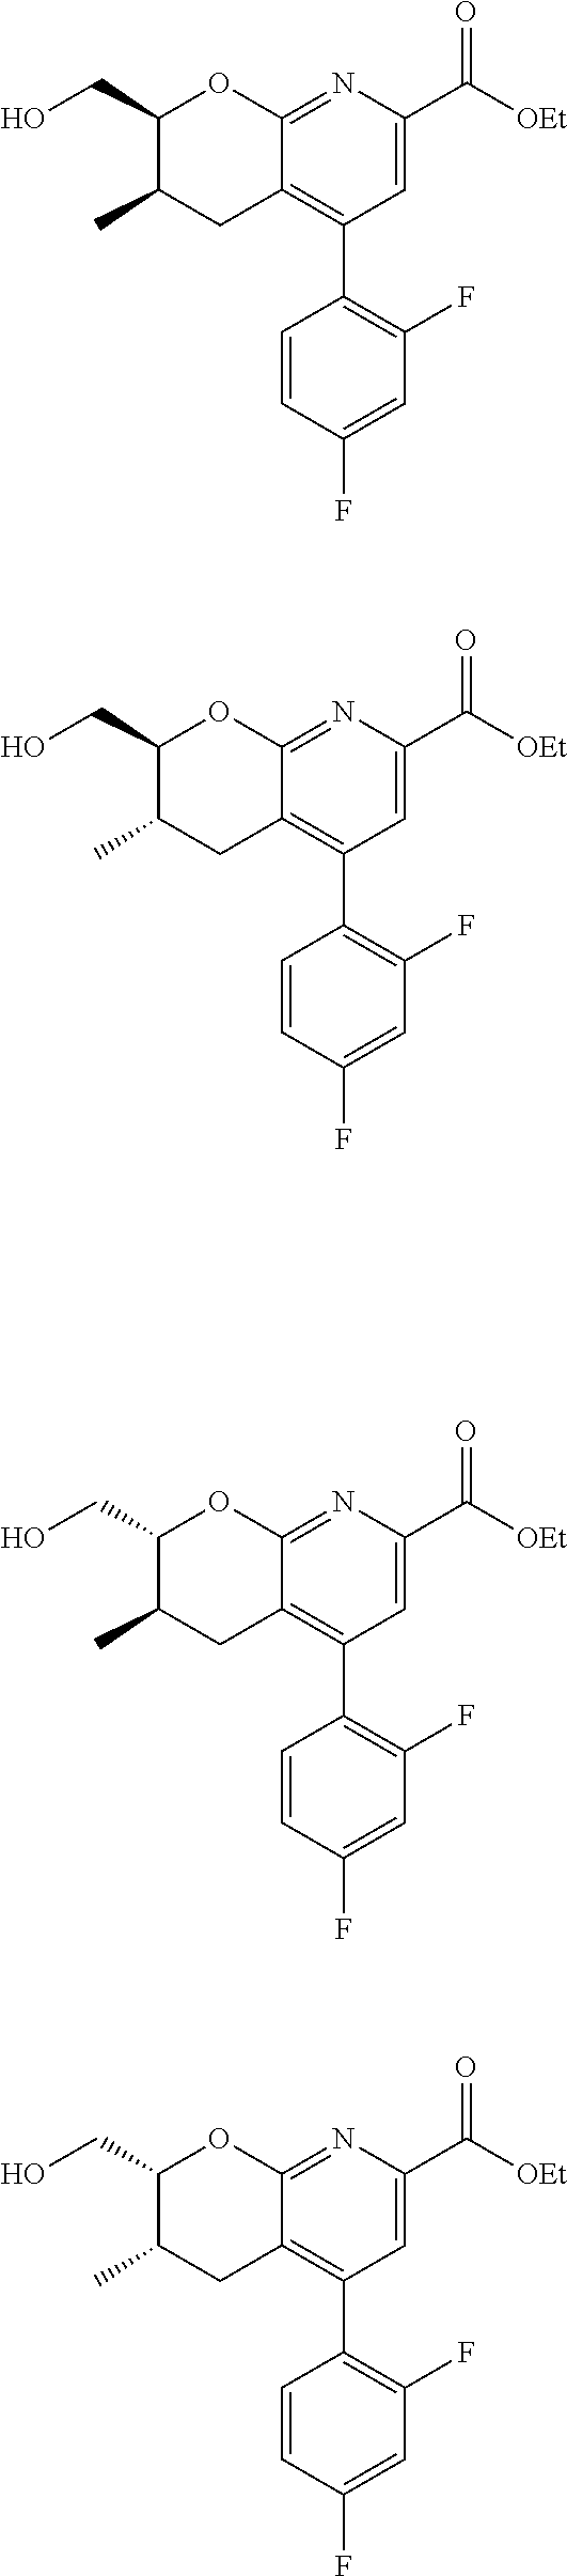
C1(CO)C(C)CC2=C(C3=C(F)C=C(F)C=C3)C=C(C([OEt])=O)N=C2O1.C1(CO)C(C)CC2=C(C3=C(F)C=C(F)C=C3)C=C(C([OEt])=O)N=C2O1.C1(CO)C(C)CC2=C(C3=C(F)C=C(F)C=C3)C=C(C([OEt])=O)N=C2O1.C1(CO)C(C)CC2=C(C3=C(F)C=C(F)C=C3)C=C(C([OEt])=O)N=C2O1
